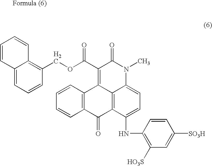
C1=CC=CC2=C1C1=C(C(OCC3=C4C(=CC=C3)C=CC=C4)=O)C(=O)N(C)C3=CC=C(NC4=C([HO3S])C=C([SO3H])C=C4)C(=C13)C2=O
